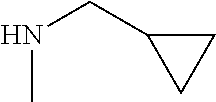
N(C)CC1CC1
